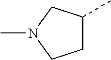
C1(C)CCN(C)C1
